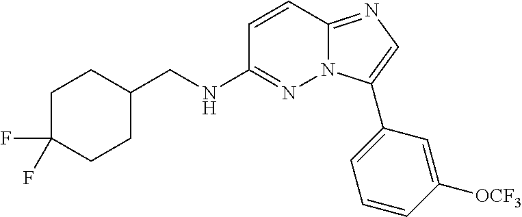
C1(CNC2=NN3C(=NC=C3C3=CC=CC([OCF3])=C3)C=C2)CCC(F)(F)CC1
